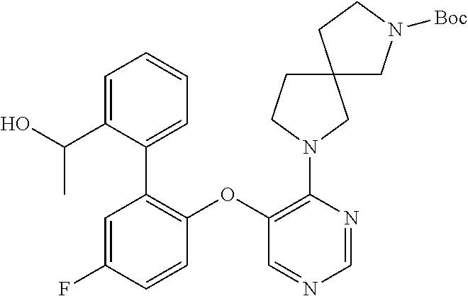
C1(OC2=C(N3CC4(CC3)CN([Boc])CC4)N=CN=C2)=C(C2=CC=CC=C2C(O)C)C=C(F)C=C1
